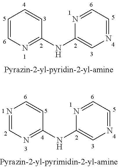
C1=CN=C(NC2=CN=CC=N2)C=C1.N1=CN=C(NC2=CN=CC=N2)C=C1
